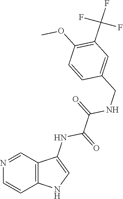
C1=CC(CNC(C(NC2=CNC3=C2C=NC=C3)=O)=O)=CC(C(F)(F)F)=C1OC
